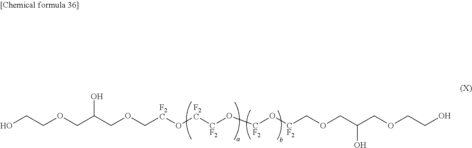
OCCOCC(COC[F2C]O[F2C][CF2]O[CF2]O[CF2]COCC(COCCO)O)O
